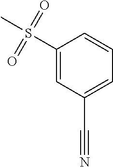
CS(C1=CC(C#N)=CC=C1)(=O)=O
